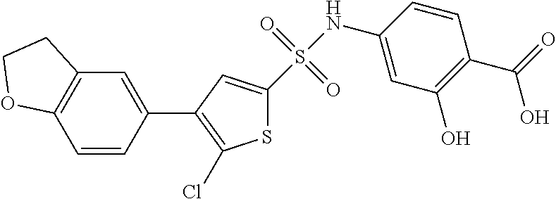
S1C(S(NC2=CC(O)=C(C(=O)O)C=C2)(=O)=O)=CC(C2=CC3=C(C=C2)OCC3)=C1Cl
